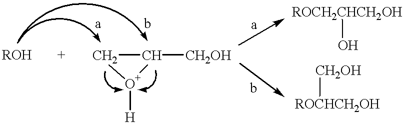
C1C([CH2OH])[O+]1[H].[ROCH2CHCH2OH]O.[ROCHCH2OH][CH2OH]
